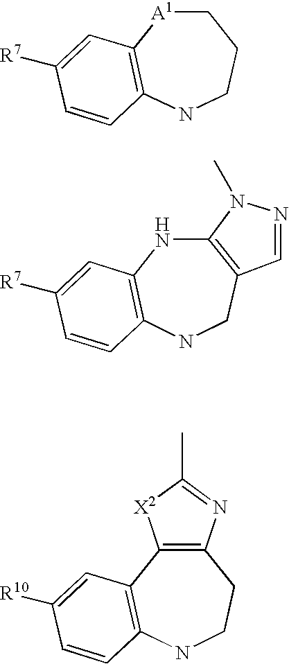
C1[A1]C2=C(NCC1)C=CC([R7])=C2.C12=C(CNC3=C(N1)C=C([R7])C=C3)C=NN2C.C12=C(C3=C(NCC1)C=CC([R10])=C3)[X2]C(C)=N2
